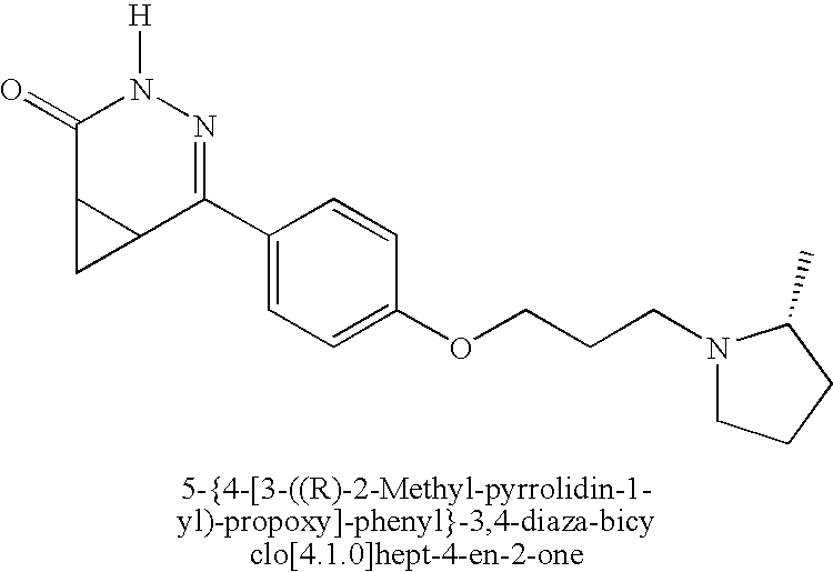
[H]N1C(=O)C2C(C(C3=CC=C(OCCCN4CCCC4C)C=C3)=N1)C2
